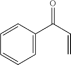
C1=CC=C(C(C=C)=O)C=C1
